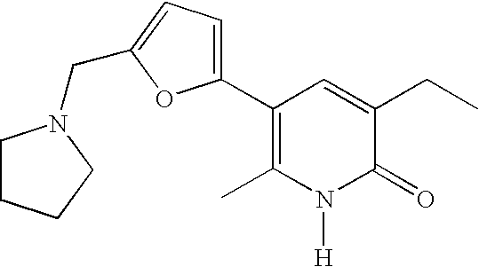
C1(C2=CC=C(CN3CCCC3)O2)=C(C)N([H])C(=O)C(CC)=C1
